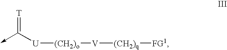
[U]([(CH2)o][V][(CH2)q][FG1])C(=[T])->C
